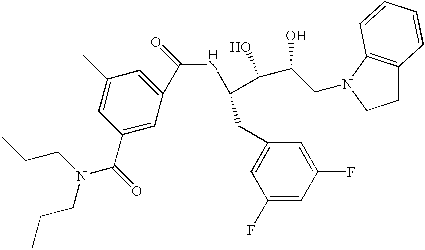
C1(C)=CC(C(=O)N(CCC)CCC)=CC(C(=O)NC(C(C(CN2C3=C(CC2)C=CC=C3)O)O)CC2=CC(F)=CC(F)=C2)=C1
